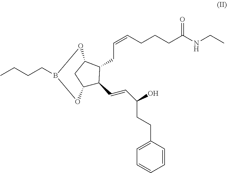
C1=CC(CCC(O)C=CC2C(CC=CCCCC(NCC)=O)C3CC2OB(CCCC)O3)=CC=C1
